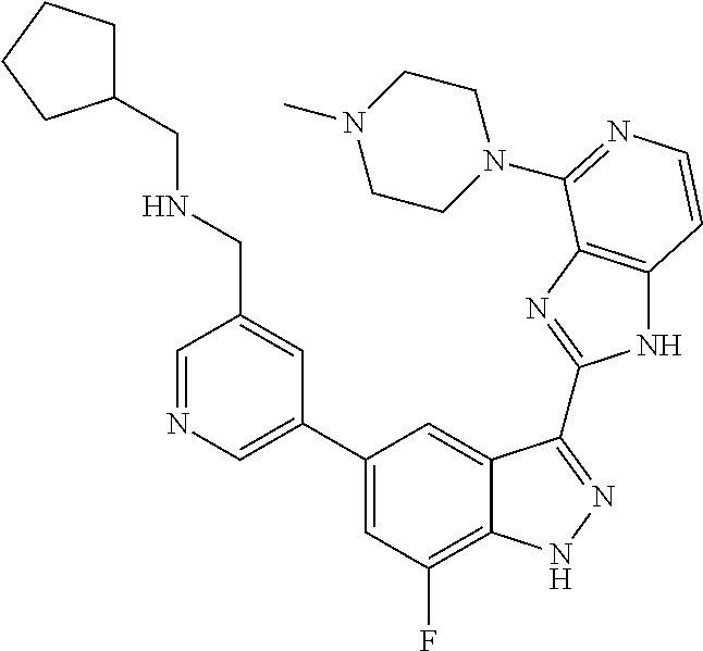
C1=C(C2=CC(F)=C3C(=C2)C(C2=NC4=C(N2)C=CN=C4N2CCN(C)CC2)=NN3)C=C(CNCC2CCCC2)C=N1
